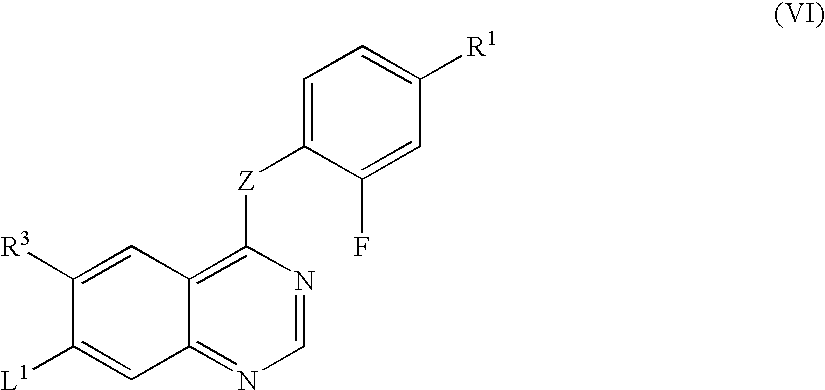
C1([R3])=CC2=C([Z]C3=CC=C([R1])C=C3F)N=CN=C2C=C1[L1]
